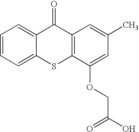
C1=CC=C2C(=C1)C(=O)C1=C(C(OCC(O)=O)=CC(C)=C1)S2
